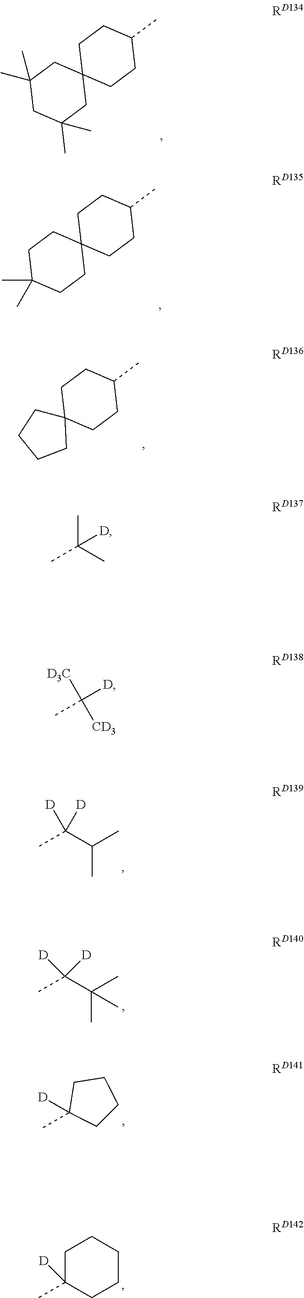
C1C2(CCC(C)C1)CC(C)(C)CC(C)(C)C2.C1C2(CCC(C)C1)CCC(C)(C)CC2.C1C2(CCC(C)C1)CCCC2.CC(C(C)C)([D])[D].CC(C(C)(C)C)([D])[D].C1CCCC1(C)[D].C1C(C)([D])CCCC1.CC(C)(C)[D].[D3C]C(C)([D])[CD3]
